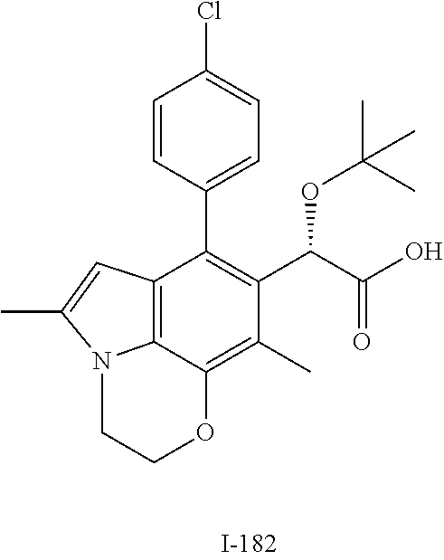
C1=CC(C2=C(C(C(O)=O)OC(C)(C)C)C(C)=C3C4=C2C=C(C)N4CCO3)=CC=C1Cl
